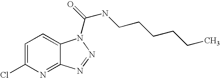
C1=C(Cl)N=C2C(=C1)N(C(=O)NCCCCCC)N=N2
